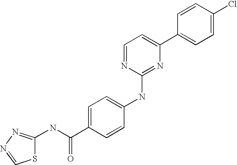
C1=CC(C2=CC=NC(NC3=CC=C(C(NC4=NN=CS4)=O)C=C3)=N2)=CC=C1Cl
